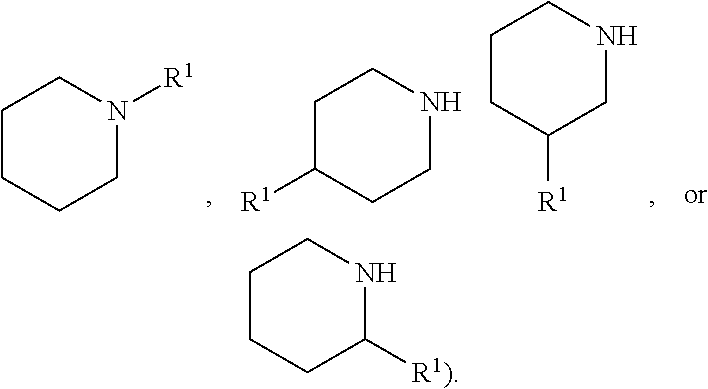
C1CCCN([R1])C1.C1C([R1])CCNC1.C1CC([R1])CNC1.C1CCC([R1)])NC1
